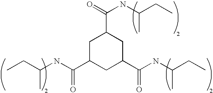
CCC(NC(C1CC(C(NC(CC)C)=O)CC(C(=O)NC(CC)C)C1)=O)C
